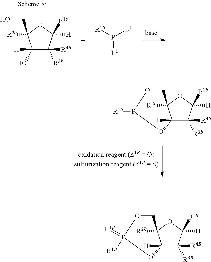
C12([H])C([R3b])([R4b])C([B1b])([H])OC1([R2b])COP([R1b])O2.C1([H])(O)C([R3b])([R4b])C([B1b])([H])OC1(CO)[R2b].[R1b]P([L1])[L1].C12([H])C([R3B])([R4B])C([B1B])([H])OC1([R2B])COP(=[R1B])([R1B])O2
